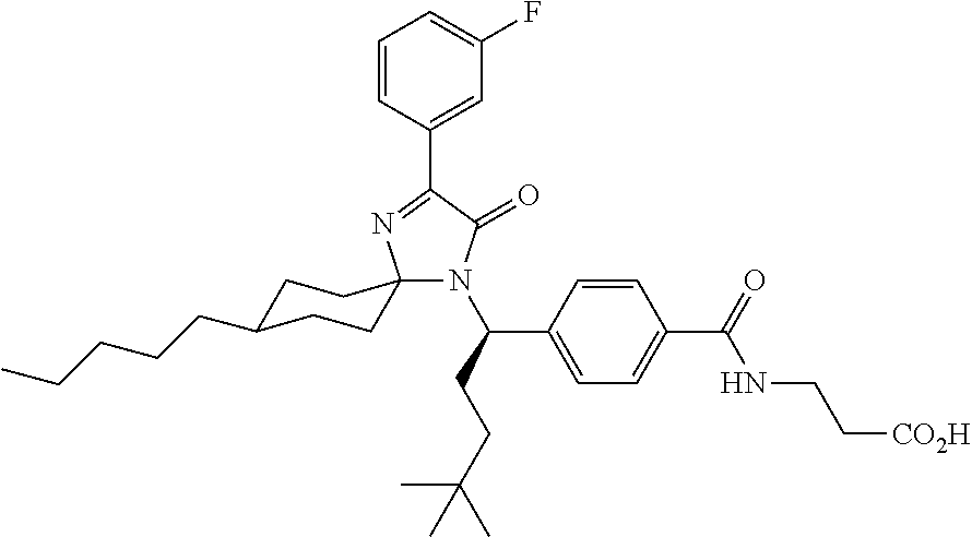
N1(C(CCC(C)(C)C)C2=CC=C(C(=O)NCC[CO2H])C=C2)C(=O)C(C2=CC(F)=CC=C2)=NC12CCC(CCCCC)CC2
